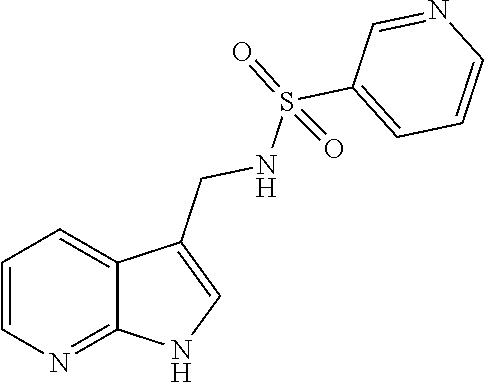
C1=CN=C2C(=C1)C(CNS(C1=CC=CN=C1)(=O)=O)=CN2
